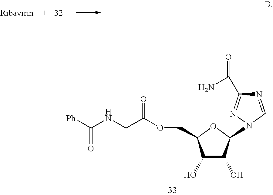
N1=CN(C2C(O)C(O)C(COC(=O)CNC([Ph])=O)O2)N=C1C(N)=O
